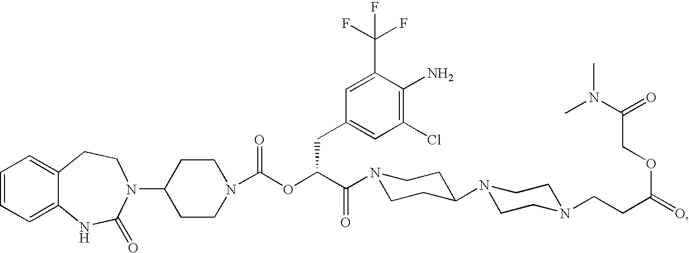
C1=CC=C2C(=C1)CCN(C1CCN(C(OC(C(=O)N3CCC(N4CCN(CCC(=O)OCC(N(C)C)=O)CC4)CC3)CC3=CC(Cl)=C(N)C(C(F)(F)F)=C3)=O)CC1)C(=O)N2
